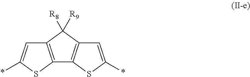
C12=C(SC(*)=C1)C1=C(C2([R8])[R9])C=C(*)S1
